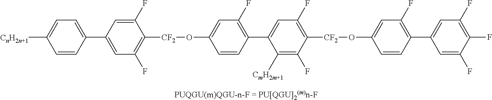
[CnH2n+1]C1=CC=C(C2=CC(F)=C([CF2]OC3=CC(F)=C(C4=CC(F)=C([CF2]OC5=CC(F)=C(C6=CC(F)=C(F)C(F)=C6)C=C5)C(F)=C4[CmH2m+1])C=C3)C(F)=C2)C=C1
